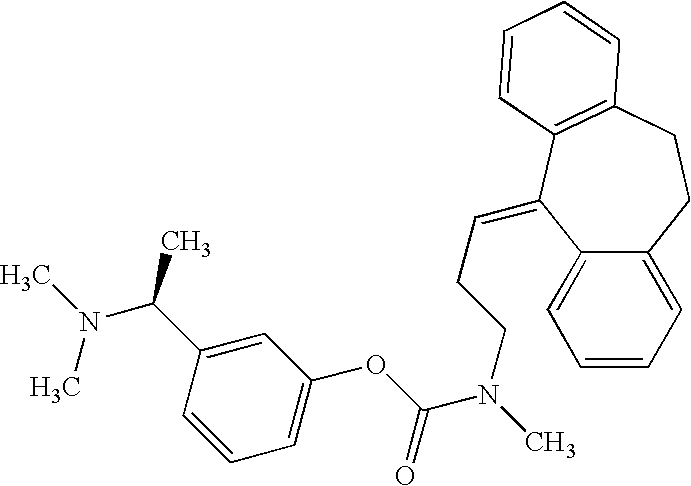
C1=C(C(N(C)C)C)C=CC=C1OC(N(C)CCC=C1C2=CC=CC=C2CCC2=C1C=CC=C2)=O
